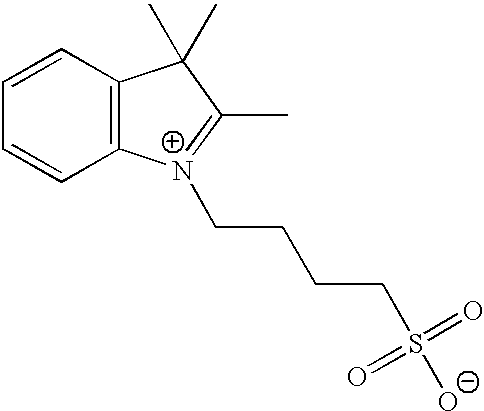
C12=C(C=CC=C1)C(C)(C)C(C)=[N+]2CCCCS(=O)(=O)[O-]
